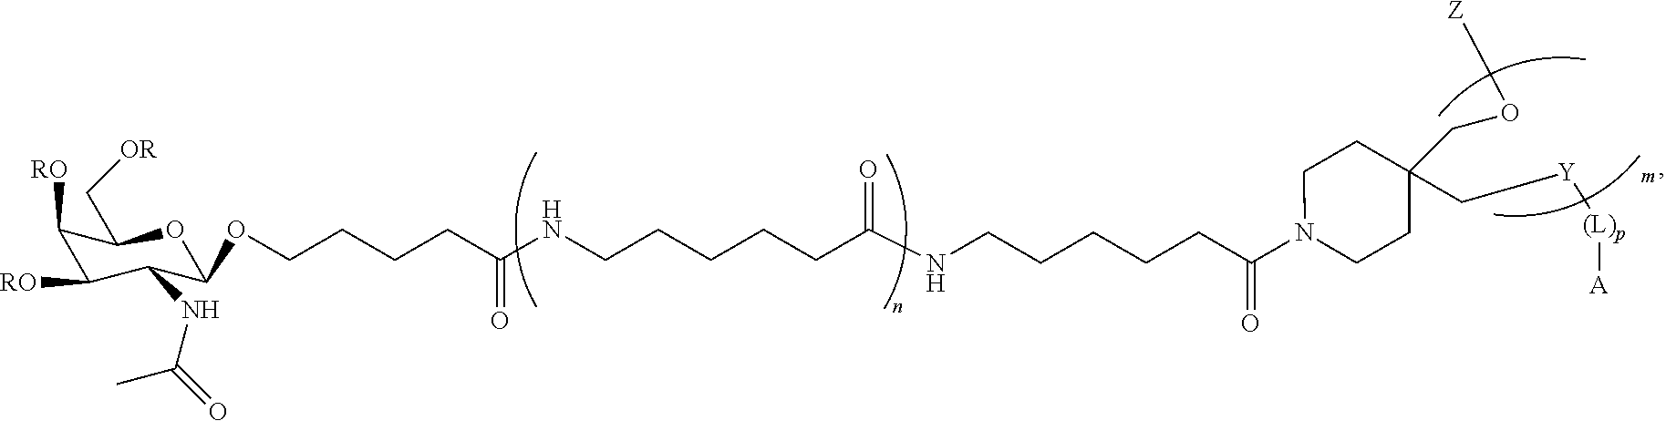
C1([RO])C([RO])C(NC(=O)C)C(OCCCCC(=O)NCCCCCC(NCCCCCC(=O)N2CCC(CO[Z])(C[Y][(L)p][A])CC2)=O)OC1C[OR]
